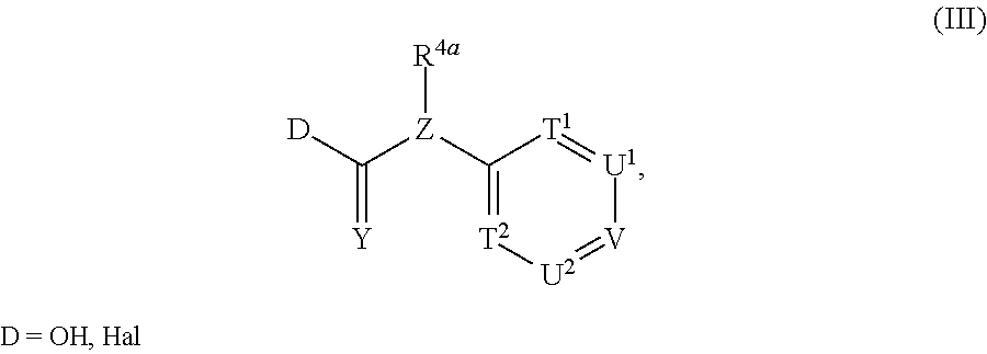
C1([Z](C(=[Y])[D])[R4a])=[T2][U2]=[V][U1]=[T1]1
